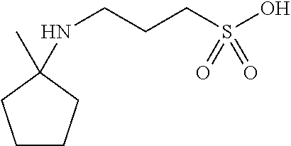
C(CCNC1(C)CCCC1)S(O)(=O)=O
